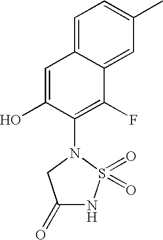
C1(=O)NS(=O)(=O)N(C2=C(F)C3=CC(C)=CC=C3C=C2O)C1
